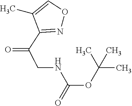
N1=C(C(CNC(OC(C)(C)C)=O)=O)C(C)=CO1
